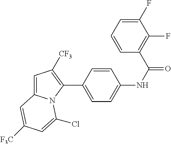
C1(C2=CC=C(NC(=O)C3=C(F)C(F)=CC=C3)C=C2)=C([CF3])C=C2N1C(Cl)=CC([F3C])=C2
